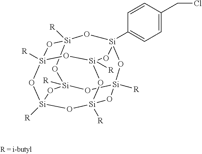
[Si]12([R])O[Si]3([R])O[Si]4([R])O[Si]([R])(O1)O[Si]1(C5=CC=C(CCl)C=C5)O[Si]([R])(O2)O[Si]([R])(O3)O[Si]([R])(O4)O1
